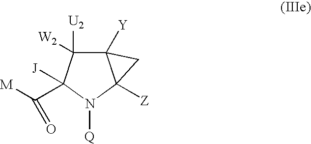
C12([Y])C([U2])([W2])C([J])(C([M])=O)N([Q])C1([Z])C2
